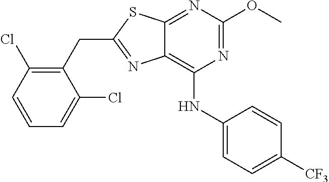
C1(CC2=NC3=C(NC4=CC=C([CF3])C=C4)N=C(OC)N=C3S2)=C(Cl)C=CC=C1Cl
